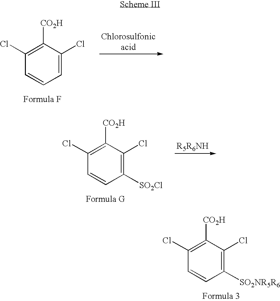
C1=C(Cl)C([CO2H])=C(Cl)C=C1.C1([SO2Cl])=C(Cl)C([CO2H])=C(Cl)C=C1.C1([SO2NR5R6])=C(Cl)C([CO2H])=C(Cl)C=C1
